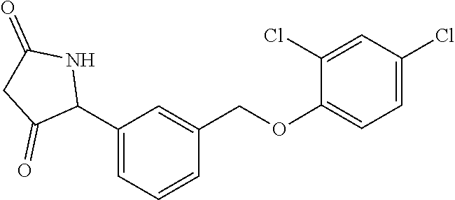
C1(C2NC(=O)CC2=O)=CC=CC(COC2=CC=C(Cl)C=C2Cl)=C1
